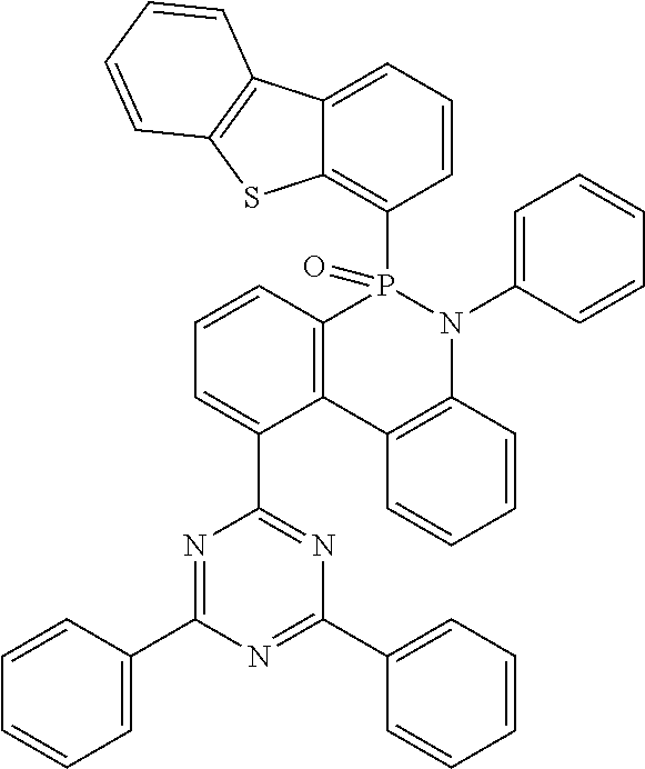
C12=C(C3=C(N(C4=CC=CC=C4)P1(=O)C1=C4C(=CC=C1)C1=C(S4)C=CC=C1)C=CC=C3)C(C1=NC(C3=CC=CC=C3)=NC(C3=CC=CC=C3)=N1)=CC=C2
